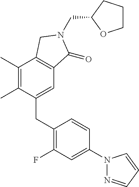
C1(C)=C(C)C(CC2=C(F)C=C(N3N=CC=C3)C=C2)=CC2=C1CN(CC1CCCO1)C2=O
